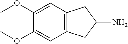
C1(OC)=CC2=C(C=C1OC)CC(N)C2
